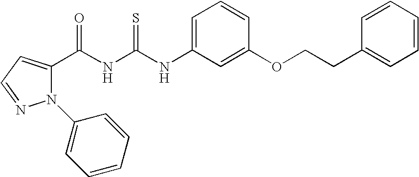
N(C(NC(=O)C1=CC=NN1C1=CC=CC=C1)=S)C1=CC=CC(OCCC2=CC=CC=C2)=C1
